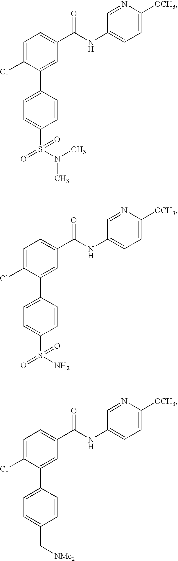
C1=C(Cl)C(C2=CC=C(S(N(C)C)(=O)=O)C=C2)=CC(C(NC2=CC=C([OCH3])N=C2)=O)=C1.C1=C(Cl)C(C2=CC=C(S(N)(=O)=O)C=C2)=CC(C(NC2=CC=C([OCH3])N=C2)=O)=C1.C1=C(Cl)C(C2=CC=C(C[NMe2])C=C2)=CC(C(NC2=CC=C([OCH3])N=C2)=O)=C1
